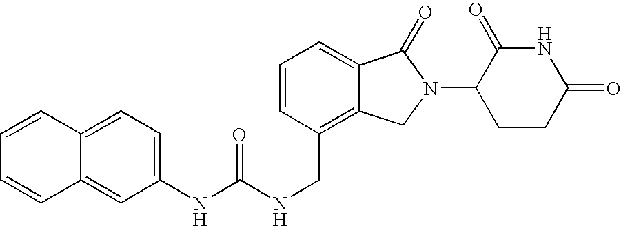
N(C(NCC1=C2C(=CC=C1)C(=O)N(C1CCC(=O)NC1=O)C2)=O)C1=CC=C2C(=C1)C=CC=C2
